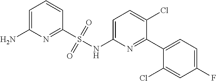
C1(S(NC2=CC=C(Cl)C(C3=CC=C(F)C=C3Cl)=N2)(=O)=O)=NC(N)=CC=C1
